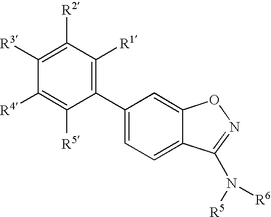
C1([R3])=C([R2])C([R1])=C(C2=CC=C3C(=C2)ON=C3N([R5])[R6])C([R5])=C1[R4]
